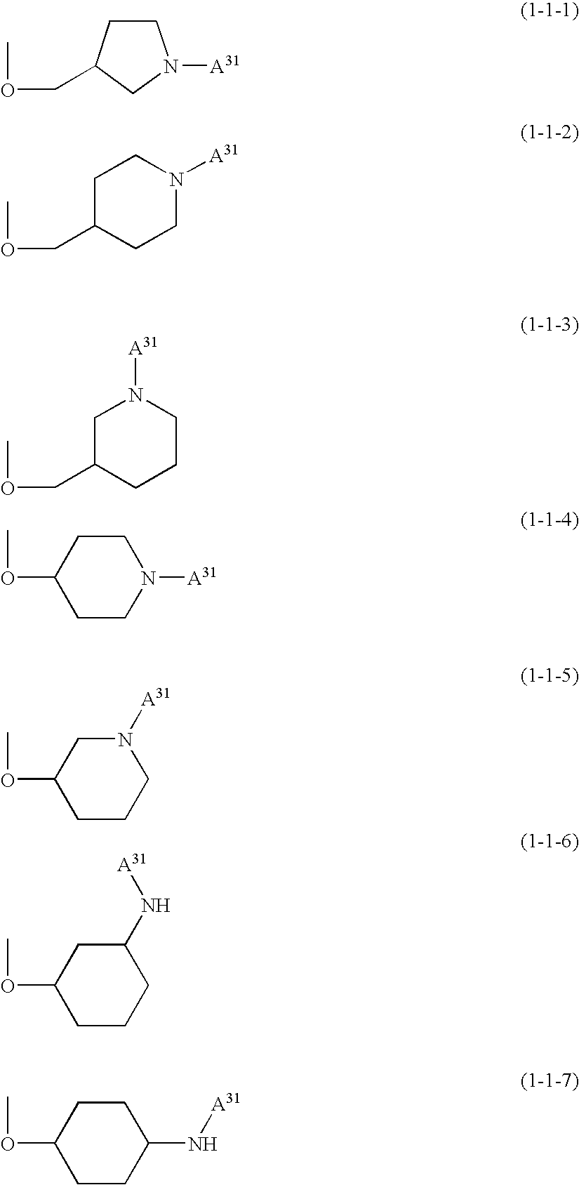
C1CC(COC)CN1[A31].C1(COC)CCN([A31])CC1.C1(COC)CCCN([A31])C1.C1(OC)CCN([A31])CC1.C1(OC)CCCN([A31])C1.C1(OC)CCCC(N[A31])C1.C1(OC)CCC(N[A31])CC1
